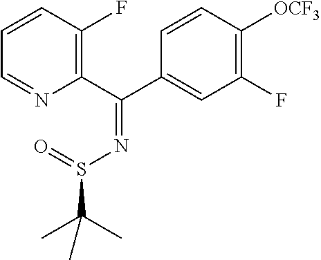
C1=CC(F)=C(C(C2=CC(F)=C([OCF3])C=C2)=NS(=O)C(C)(C)C)N=C1
